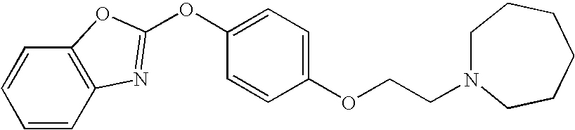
C1(OCCN2CCCCCC2)=CC=C(OC2=NC3=C(C=CC=C3)O2)C=C1
